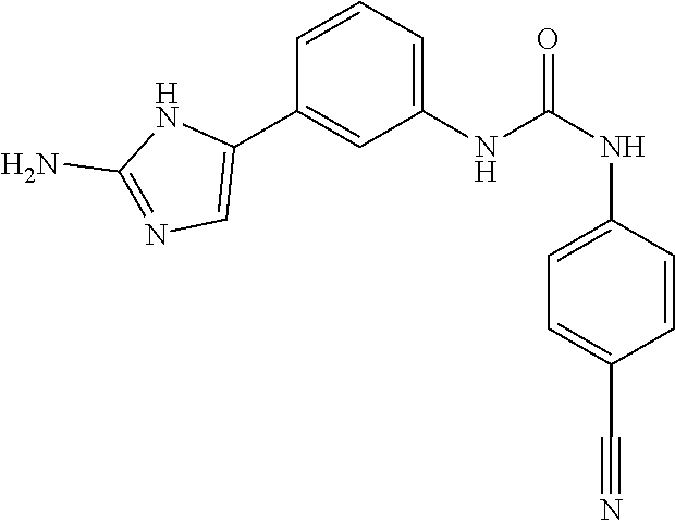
C1(NC(NC2=CC=C(C#N)C=C2)=O)=CC=CC(C2=CN=C(N)N2)=C1
